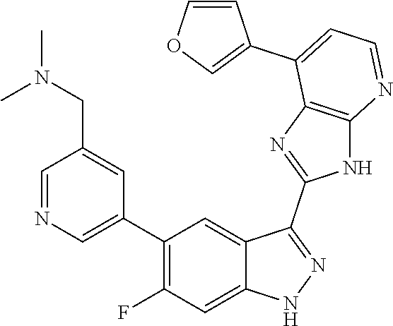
C1=NC=C(C2=C(F)C=C3C(=C2)C(C2=NC4=C(N2)N=CC=C4C2=COC=C2)=NN3)C=C1CN(C)C
